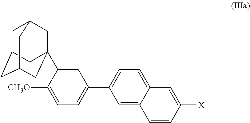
C1=C(C23CC4CC(CC(C2)C4)C3)C([CH3O])=CC=C1C1=CC=C2C(=C1)C=CC([X])=C2
